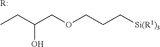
[R:].CCC(COCCC[Si(R1)3])O
